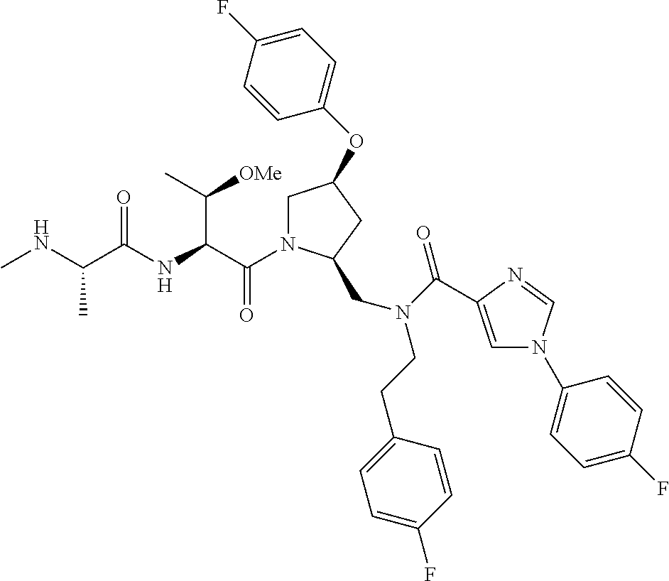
C(=O)(C(C([OMe])C)NC(=O)C(C)NC)N1CC(OC2=CC=C(F)C=C2)CC1CN(CCC1=CC=C(F)C=C1)C(=O)C1=CN(C2=CC=C(F)C=C2)C=N1
